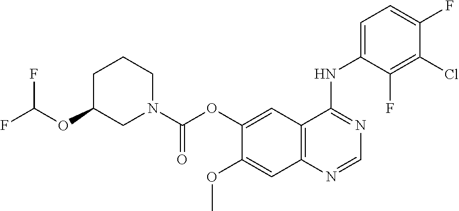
C12=C(C=C(OC(N3CCCC(OC(F)F)C3)=O)C(OC)=C1)C(NC1=CC=C(F)C(Cl)=C1F)=NC=N2
